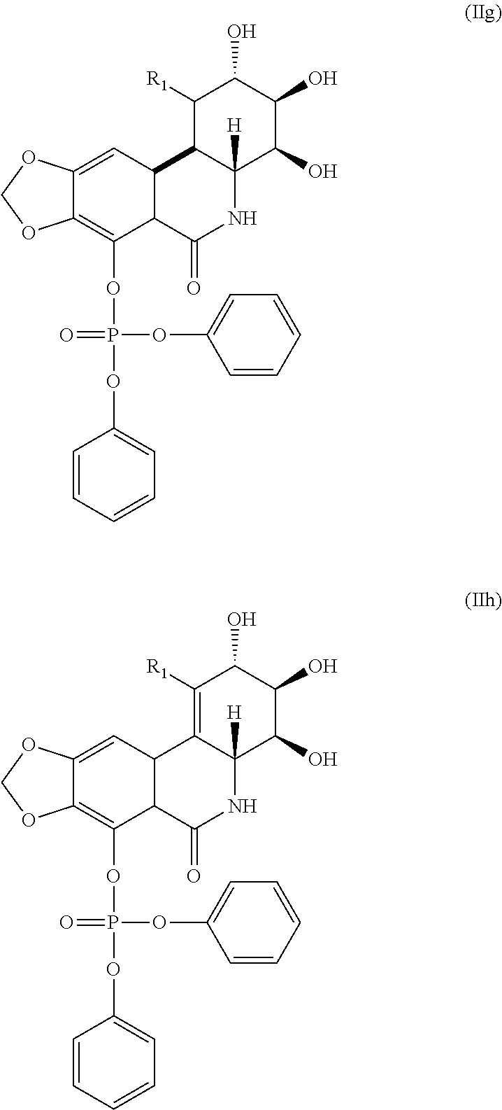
C1([R1])C2C([H])(C(O)C(O)C1O)NC(=O)C1C2C=C2C(=C1OP(OC1=CC=CC=C1)(OC1=CC=CC=C1)=O)OCO2.C1([R1])=C2C([H])(C(O)C(O)C1O)NC(=O)C1C2C=C2C(=C1OP(OC1=CC=CC=C1)(OC1=CC=CC=C1)=O)OCO2
